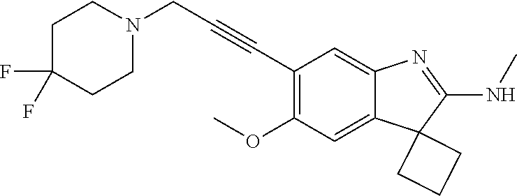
C(C1=C(OC)C=C2C(=C1)N=C(NC)C21CCC1)#CCN1CCC(F)(F)CC1
